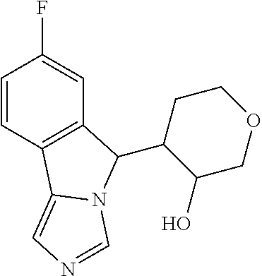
C1=CC2=C(C=C1F)C(C1C(O)COCC1)N1C2=CN=C1
